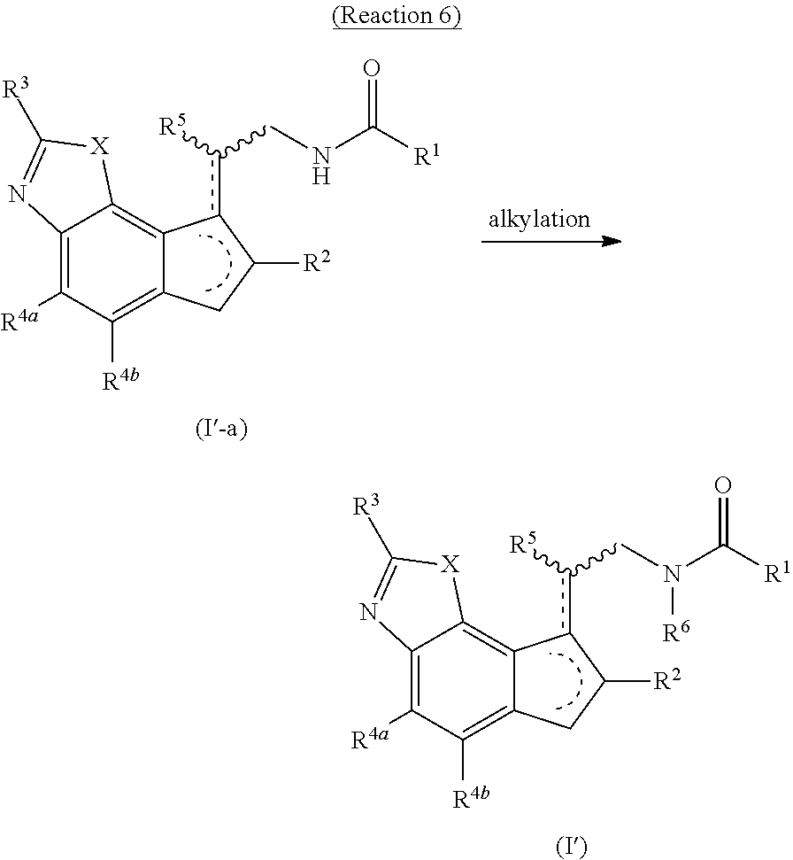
C12=C([R4a])C([R4b])=C3C(=C1[X]C([R3])=N2)c(c(CN(C(=O)[R1])[R6])[R5])C([R2])C3.C12=C([R4a])C([R4b])=C3C(=C1[X]C([R3])=N2)c(c(CNC(=O)[R1])[R5])C([R2])C3
